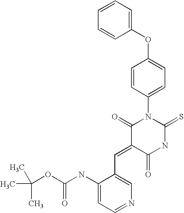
C1=CC=CC(OC2=CC=C(N3C(=O)C(=CC4=CN=CC=C4NC(OC(C)(C)C)=O)C(=O)NC3=S)C=C2)=C1
